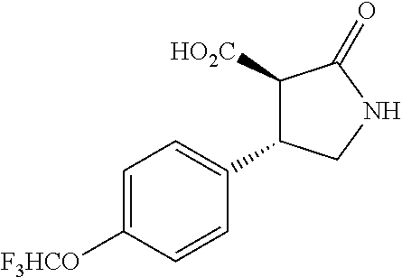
C1([HO2C])C(C2=CC=C([F3HCO])C=C2)CNC1=O
